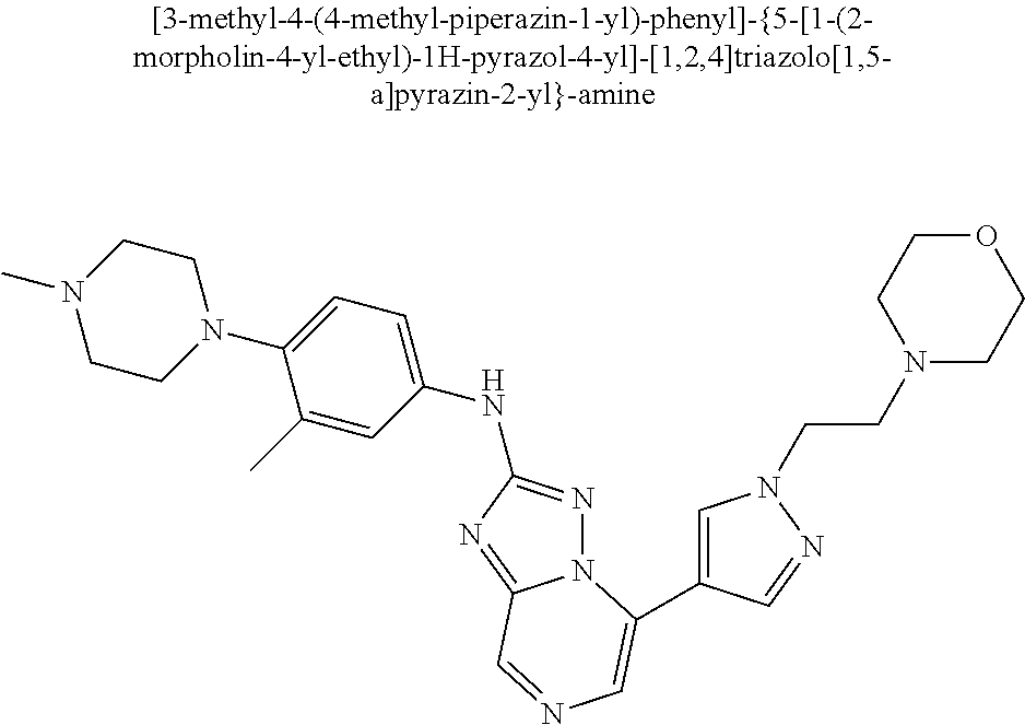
C1CN(C2=CC=C(NC3=NN4C(=N3)C=NC=C4C3=CN(CCN4CCOCC4)N=C3)C=C2C)CCN1C
